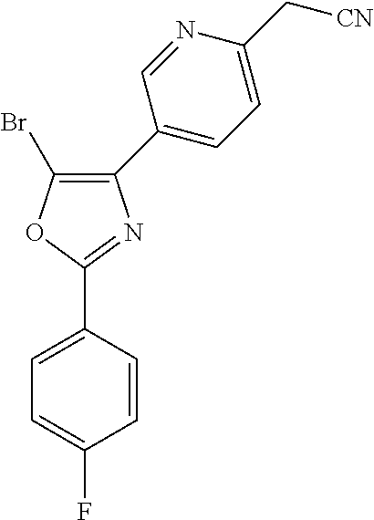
C1(Br)=C(C2=CC=C(C[CN])N=C2)N=C(C2=CC=C(F)C=C2)O1
